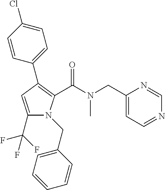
C1(C2=C(C(N(CC3=CC=NC=N3)C)=O)N(CC3=CC=CC=C3)C(C(F)(F)F)=C2)=CC=C(Cl)C=C1
